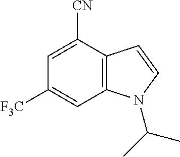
C1=C([CN])C2=C(C=C1[F3C])N(C(C)C)C=C2
